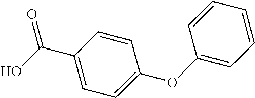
C1(C(O)=O)=CC=C(OC2=CC=CC=C2)C=C1
